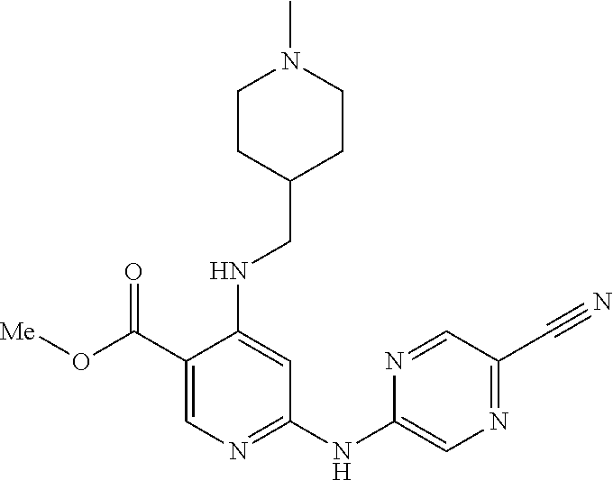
N1=CC(C#N)=NC=C1NC1=NC=C(C(O[Me])=O)C(NCC2CCN(C)CC2)=C1
